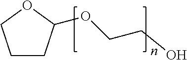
C1CC(OCCO)OC1
